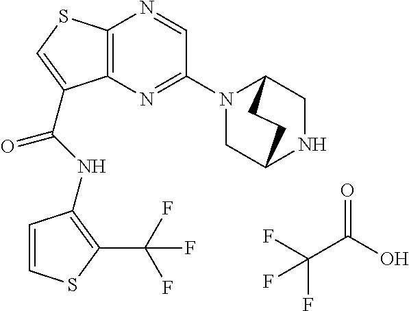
C(C(O)=O)(F)(F)F.C12=C(N=C(N3CC4NCC3CC4)C=N1)C(C(=O)NC1=C(C(F)(F)F)SC=C1)=CS2
